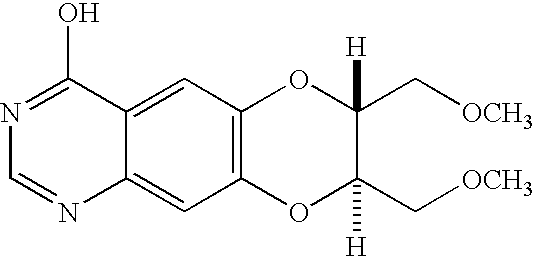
C1=C2C(=CC3=C1OC(C[OCH3])([H])C(C[OCH3])([H])O3)N=CN=C2O
